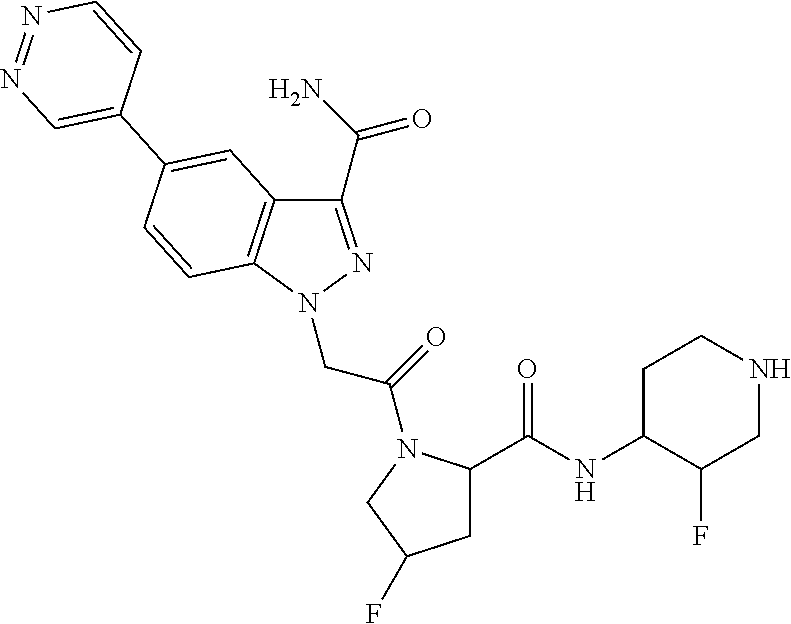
C1(C(N)=O)=NN(CC(=O)N2C(C(NC3C(F)CNCC3)=O)CC(F)C2)C2=C1C=C(C1=CN=NC=C1)C=C2
